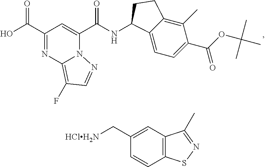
OC(C1=NC2=C(F)C=NN2C(C(NC2C3=CC=C(C(=O)OC(C)(C)C)C(C)=C3CC2)=O)=C1)=O.C1=CC2=C(C=C1C[HClH2N])C(C)=NS2
